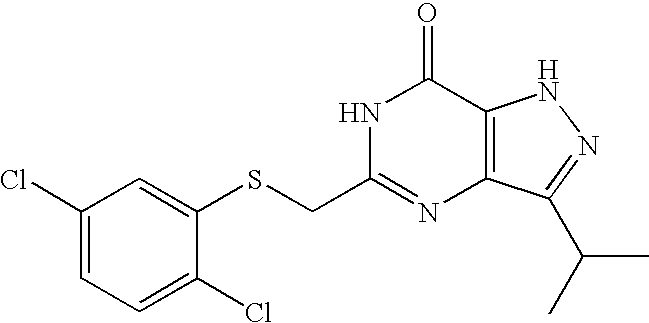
S(CC1=NC2=C(C(=O)N1)NN=C2C(C)C)C1=CC(Cl)=CC=C1Cl
